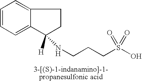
N(CCCS(O)(=O)=O)C1([H])CCC2=CC=CC=C12
